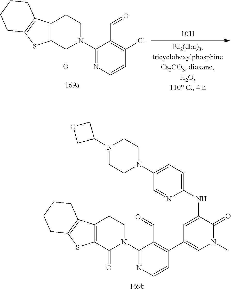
ClC1=C(C=O)C(N2CCC3=C(C2=O)SC2=C3CCCC2)=NC=C1.C1=C(NC2=CC=C(N3CCN(C4COC4)CC3)C=N2)C(=O)N(C)C=C1C1=C(C=O)C(N2CCC3=C(C2=O)SC2=C3CCCC2)=NC=C1
